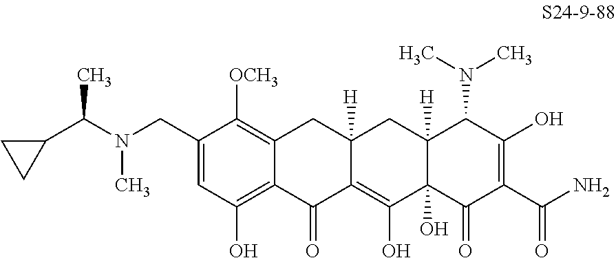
C1(CN(C(C2CC2)C)C)=CC(O)=C2C(=C1[OCH3])CC1([H])C(=C(O)C3(O)C([H])(C1)C(N(C)C)C(O)=C(C(N)=O)C3=O)C2=O
